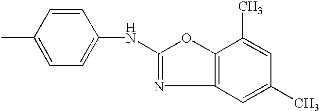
C1=CC(C)=CC=C1NC1=NC2=C(O1)C(C)=CC(C)=C2
